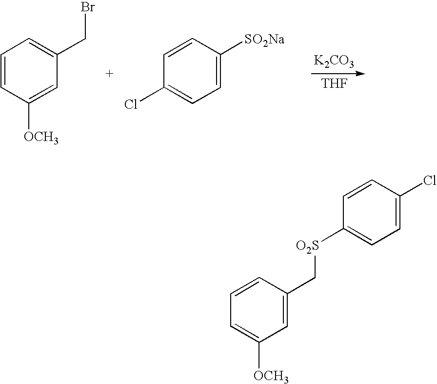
[K2CO3].[THF].C1(Cl)=CC=C([SO2Na])C=C1.C1=C([OCH3])C=CC=C1CBr.C1=C(C[O2S]C2=CC=C(Cl)C=C2)C=CC=C1[OCH3]
